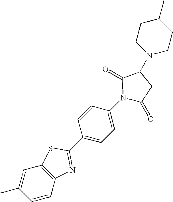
C1(C)=CC2=C(C=C1)N=C(C1=CC=C(N3C(=O)CC(N4CCC(C)CC4)C3=O)C=C1)S2
